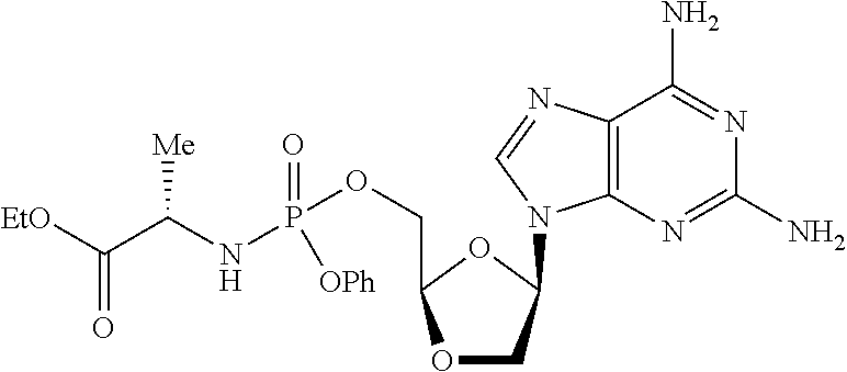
O1CC(N2C3=C(C(N)=NC(N)=N3)N=C2)OC1COP(NC(C([EtO])=O)[Me])(=O)[OPh]
